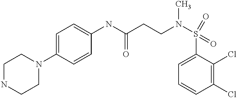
N1CCN(C2=CC=C(NC(CCN(S(C3=CC=CC(Cl)=C3Cl)(=O)=O)C)=O)C=C2)CC1
